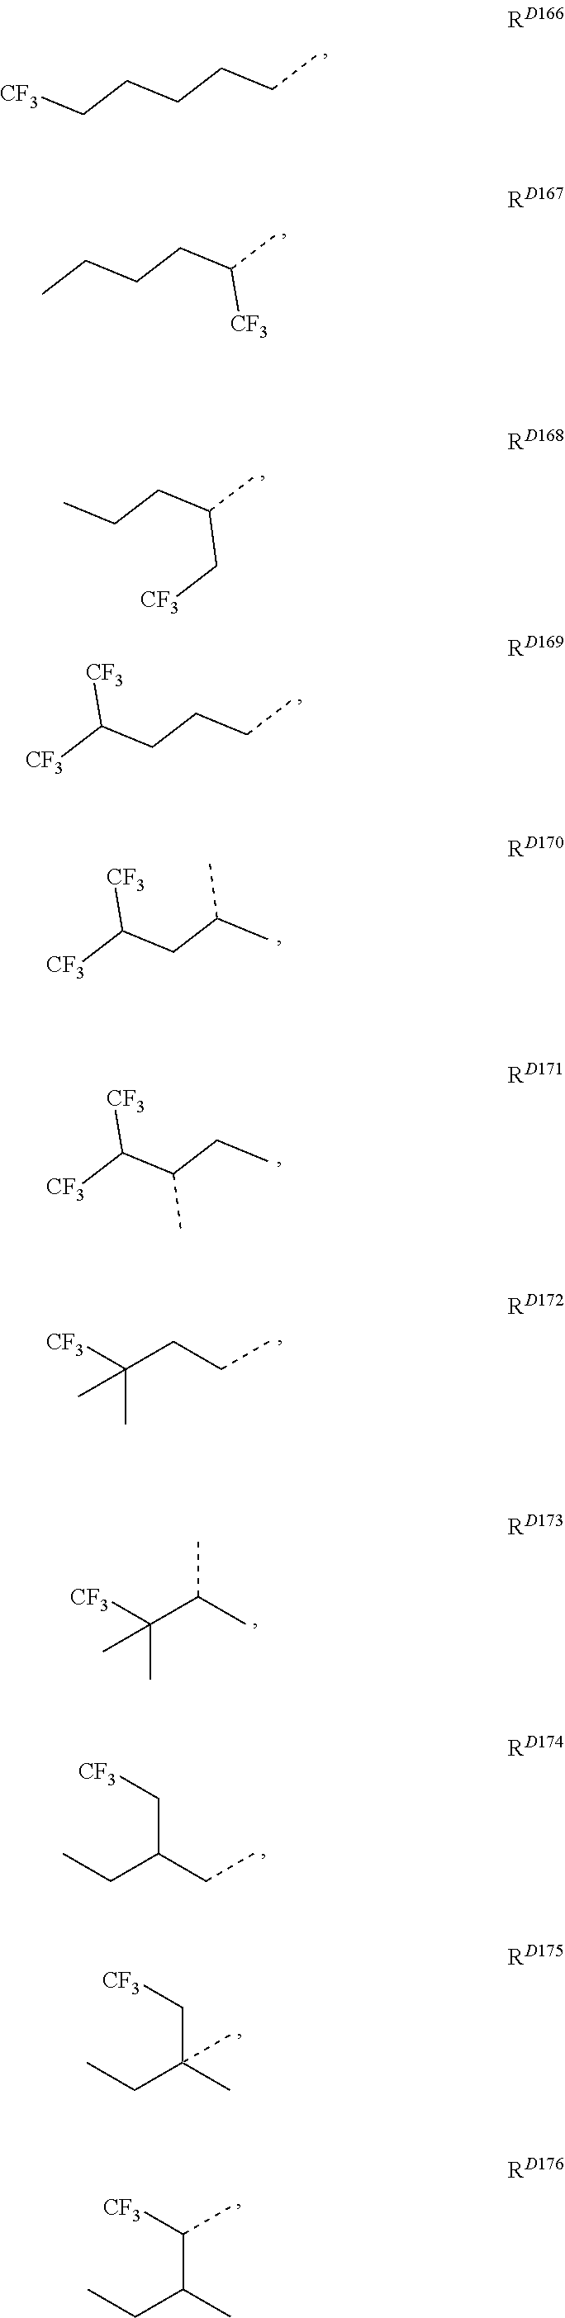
C(C)CCCC[CF3].C(C)(CCCC)[CF3].C(C)(CCC)C[CF3].C(C)CCC([CF3])[CF3].CC(CC([CF3])[CF3])C.CCC(C([CF3])[CF3])C.[CF3]C(CCC)(C)C.[CF3]C(C(C)C)(C)C.CCC(CC)C[CF3].CCC(C)(C[CF3])C.CCC(C)C([CF3])C
